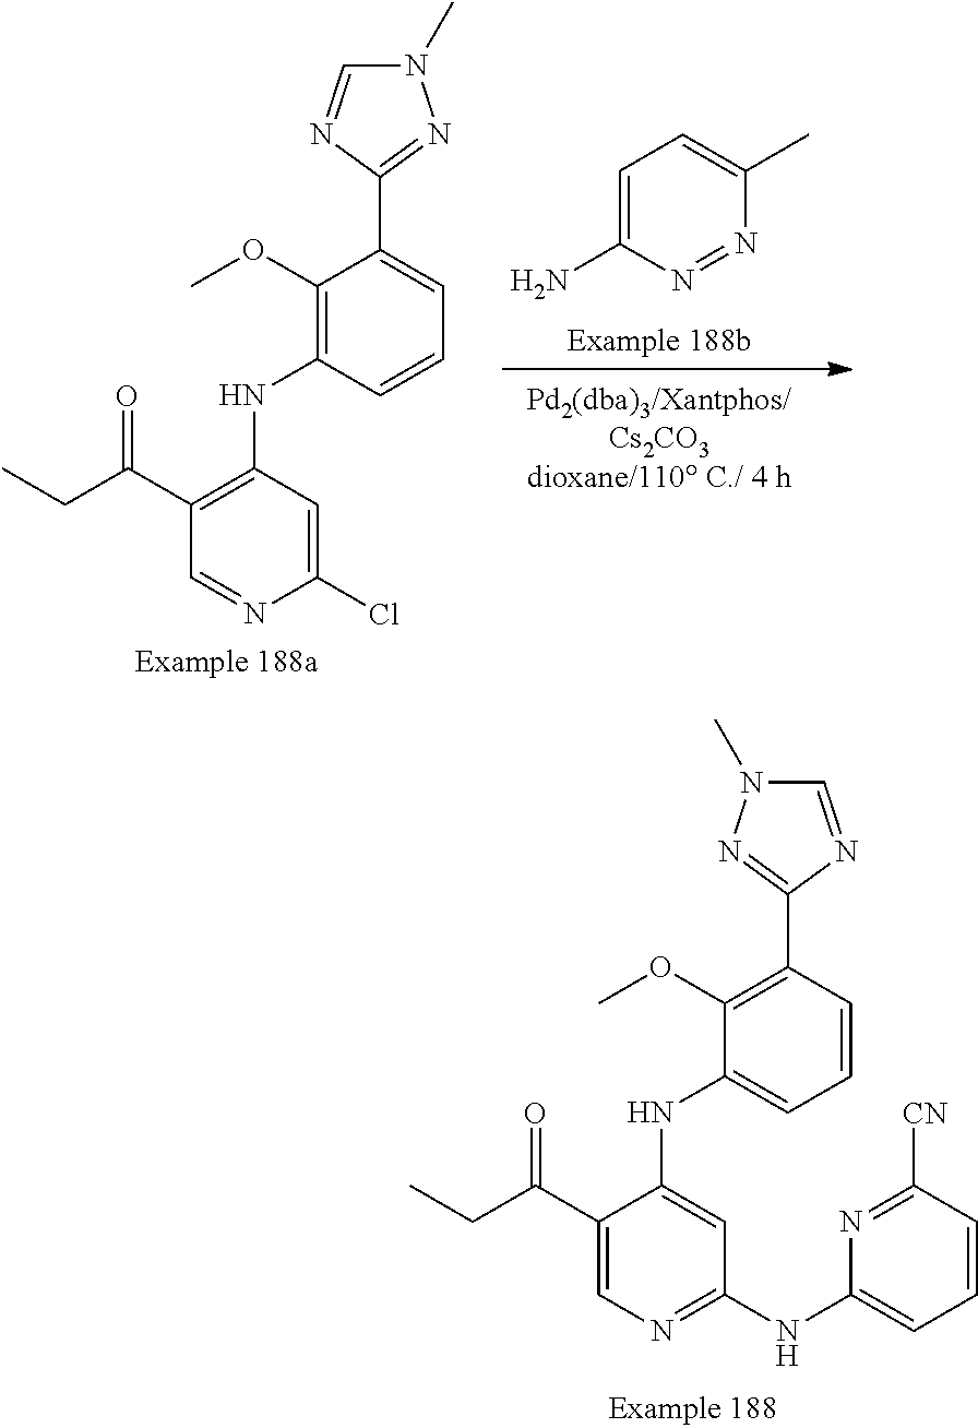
C1(C(CC)=O)=CN=C(NC2=CC=CC([CN])=N2)C=C1NC1=CC=CC(C2=NN(C)C=N2)=C1OC.C1(C(CC)=O)=C(NC2=C(OC)C(C3=NN(C)C=N3)=CC=C2)C=C(Cl)N=C1.C1=C(N)N=NC(C)=C1
